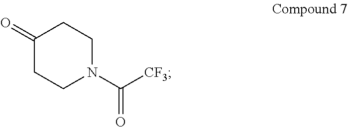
C1(=O)CCN(C([CF3])=O)CC1
